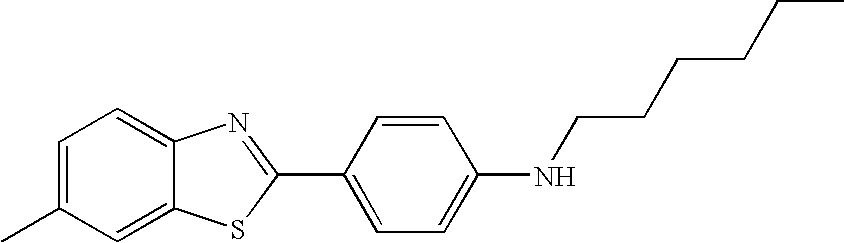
C1=C(C)C=C2C(=C1)N=C(C1=CC=C(NCCCCCC)C=C1)S2
